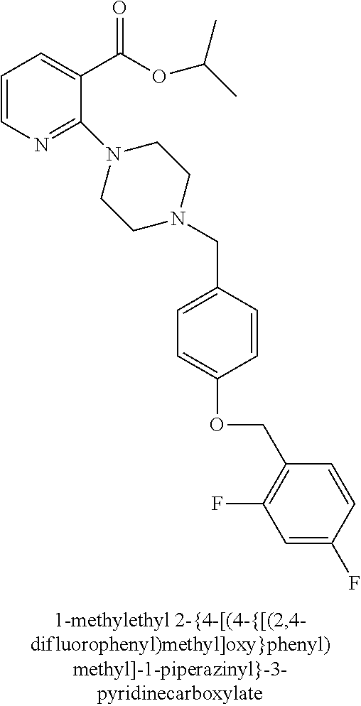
C1=CN=C(N2CCN(CC3=CC=C(OCC4=C(F)C=C(F)C=C4)C=C3)CC2)C(C(OC(C)C)=O)=C1
